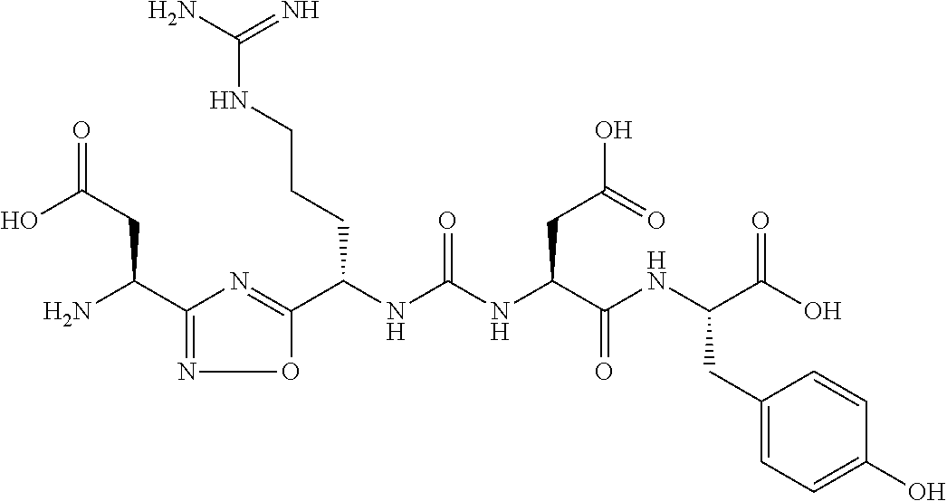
C(NC(NC(C(NC(CC1=CC=C(O)C=C1)C(=O)O)=O)CC(O)=O)=O)(C1=NC(C(N)CC(O)=O)=NO1)CCCNC(N)=N
